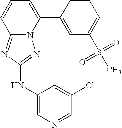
N12C(=NC(NC3=CN=CC(Cl)=C3)=N1)C=CC=C2C1=CC(S(C)(=O)=O)=CC=C1
